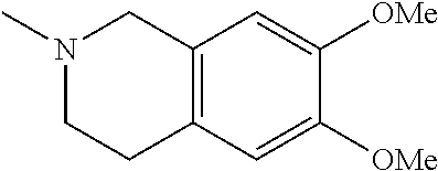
C1=C([OMe])C([OMe])=CC2=C1CCN(C)C2
